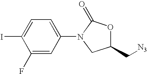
IC1=CC=C(N2C(=O)OC(C[N3])C2)C=C1F
